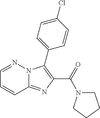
C12=NC(C(=O)N3CCCC3)=C(C3=CC=C(Cl)C=C3)N1N=CC=C2
